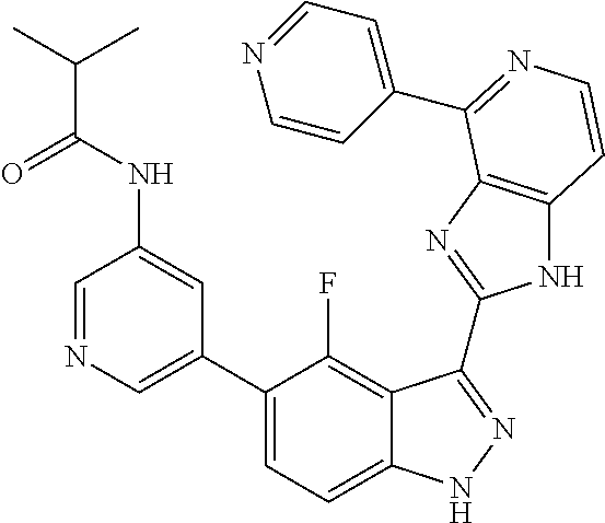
C1=C(C2=CC=C3C(=C2F)C(C2=NC4=C(N2)C=CN=C4C2=CC=NC=C2)=NN3)C=C(NC(=O)C(C)C)C=N1
